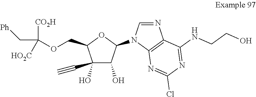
C1(O)(C#C)C(O)C(N2C3=C(N=C2)C(NCCO)=NC(Cl)=N3)OC1COC(C[Ph])([CO2H])[HO2C]
